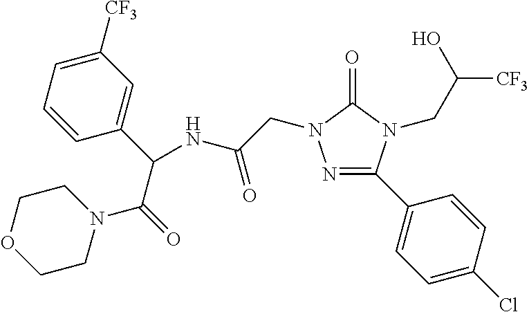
C1(C(NC(CN2N=C(C3=CC=C(Cl)C=C3)N(CC(O)[CF3])C2=O)=O)C(=O)N2CCOCC2)=CC([CF3])=CC=C1
